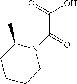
C(C(=O)N1C(C)CCCC1)(=O)O
